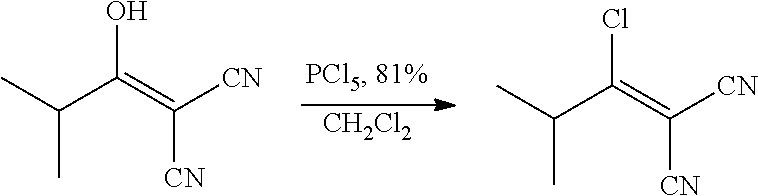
CC(C)C(=C([CN])[CN])O.[CH2Cl2].CC(C)C(=C([CN])[CN])Cl
